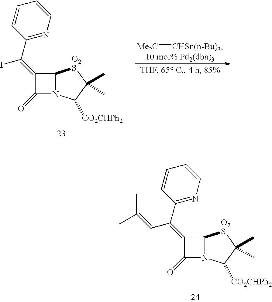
[Me2C]=[CHSn(n-Bu)3].C1(=C(I)C2=NC=CC=C2)C(=O)N2C1[O2S]C(C)(C)C2[CO2CHPh2].C1(=C(C=C(C)C)C2=NC=CC=C2)C(=O)N2C1[O2S]C(C)(C)C2[CO2CHPh2]
